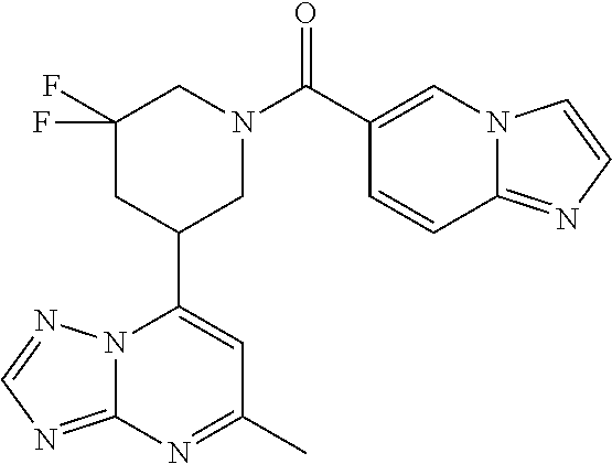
N12C(=NC=N1)N=C(C)C=C2C1CN(C(=O)C2=CN3C(=NC=C3)C=C2)CC(F)(F)C1
